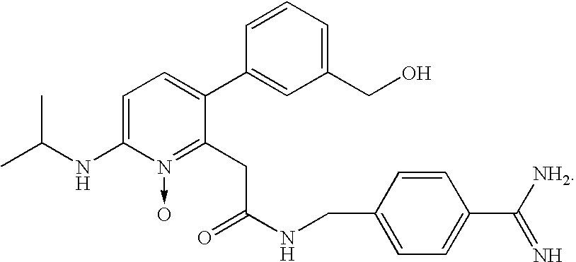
C1=C(NC(C)C)N(->O)=C(CC(NCC2=CC=C(C([NH2])=N)C=C2)=O)C(C2=CC(CO)=CC=C2)=C1
